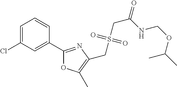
C1=C(Cl)C=C(C2=NC(CS(CC(=O)NCOC(C)C)(=O)=O)=C(C)O2)C=C1
